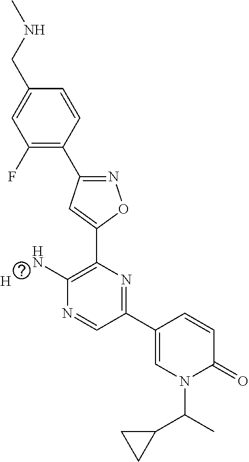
C1(F)=C(C2=NOC(C3=C(N)N=CC(C4=CN(C(C5CC5)C)C(=O)C=C4)=N3)=C2)C=CC(CNC)=C1.[H]
